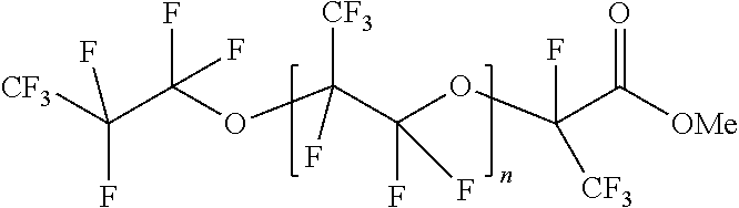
C(C(OC(C(OC(C([OMe])=O)(F)[CF3])(F)F)([CF3])F)(F)F)([CF3])(F)F
